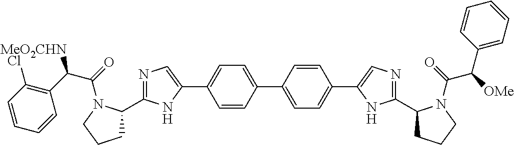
C1=CC(C2=CN=C(C3CCCN3C(=O)C(C3=C(Cl)C=CC=C3)[MeO2CHN])N2)=CC=C1C1=CC=C(C2=CN=C(C3CCCN3C(=O)C(C3=CC=CC=C3)[OMe])N2)C=C1
